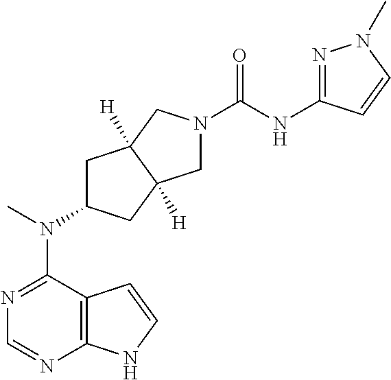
C12=C(N=CN=C1N(C)C1CC3([H])C([H])(C1)CN(C(=O)NC1=NN(C)C=C1)C3)NC=C2
